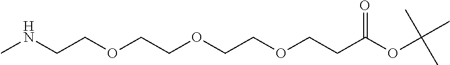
N(CCOCCOCCOCCC(OC(C)(C)C)=O)C
